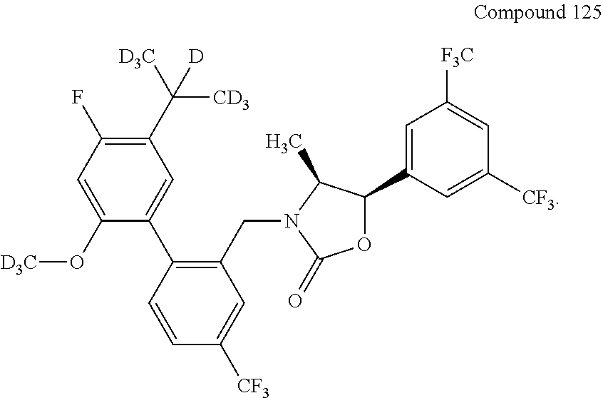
C1(C([D3C])([CD3])[D])=C(F)C=C(O[D3C])C(C2=C(CN3C(=O)OC(C4=CC([F3C])=CC([CF3])=C4)C3C)C=C([CF3])C=C2)=C1
